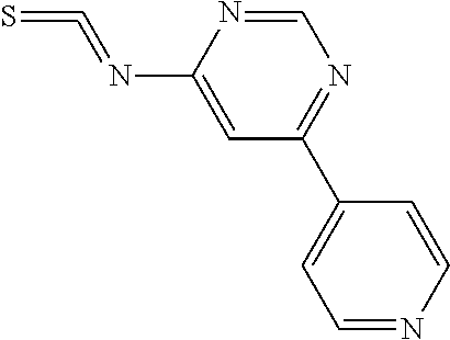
C1=NC(N=C=S)=CC(C2=CC=NC=C2)=N1
